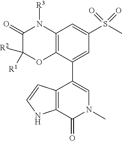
C12=C(C(C3=CN(C)C(=O)C4=C3C=CN4)=CC(S(C)(=O)=O)=C1)OC([R2])([R1])C(=O)N2[R3]
